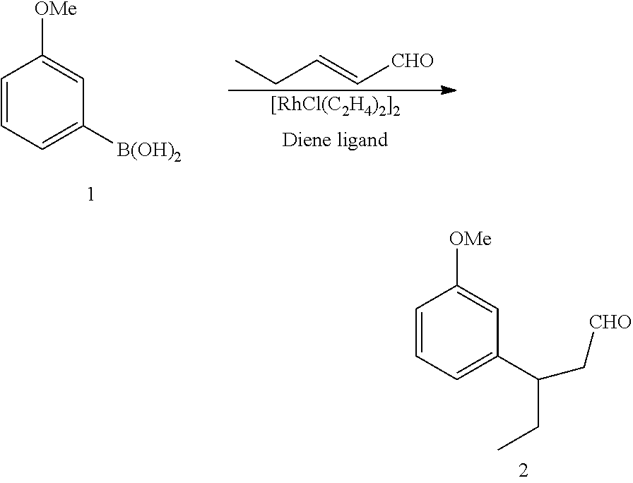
C1=CC=C(C(C[CHO])CC)C=C1[OMe].CCC=C[CHO].[[RhCl(C2H4)2]2].C1=CC=C([B(OH)2])C=C1[OMe]
